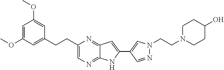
C12=NC(CCC3=CC(OC)=CC(OC)=C3)=CN=C1NC(C1=CN(CCN3CCC(O)CC3)N=C1)=C2
